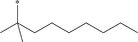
*C(CCCCCCC)(C)C
